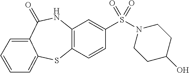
C12=C(NC(=O)C3=CC=CC=C3S1)C=C(S(=O)(N1CCC(O)CC1)=O)C=C2
